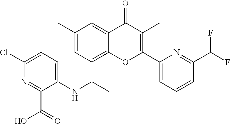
C12=C(C(C)NC3=CC=C(Cl)N=C3C(O)=O)C=C(C)C=C1C(=O)C(C)=C(C1=CC=CC(C(F)F)=N1)O2
